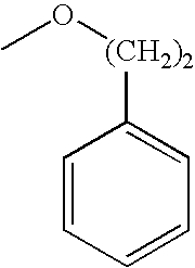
C1=CC=CC=C1[(CH2)2]OC
